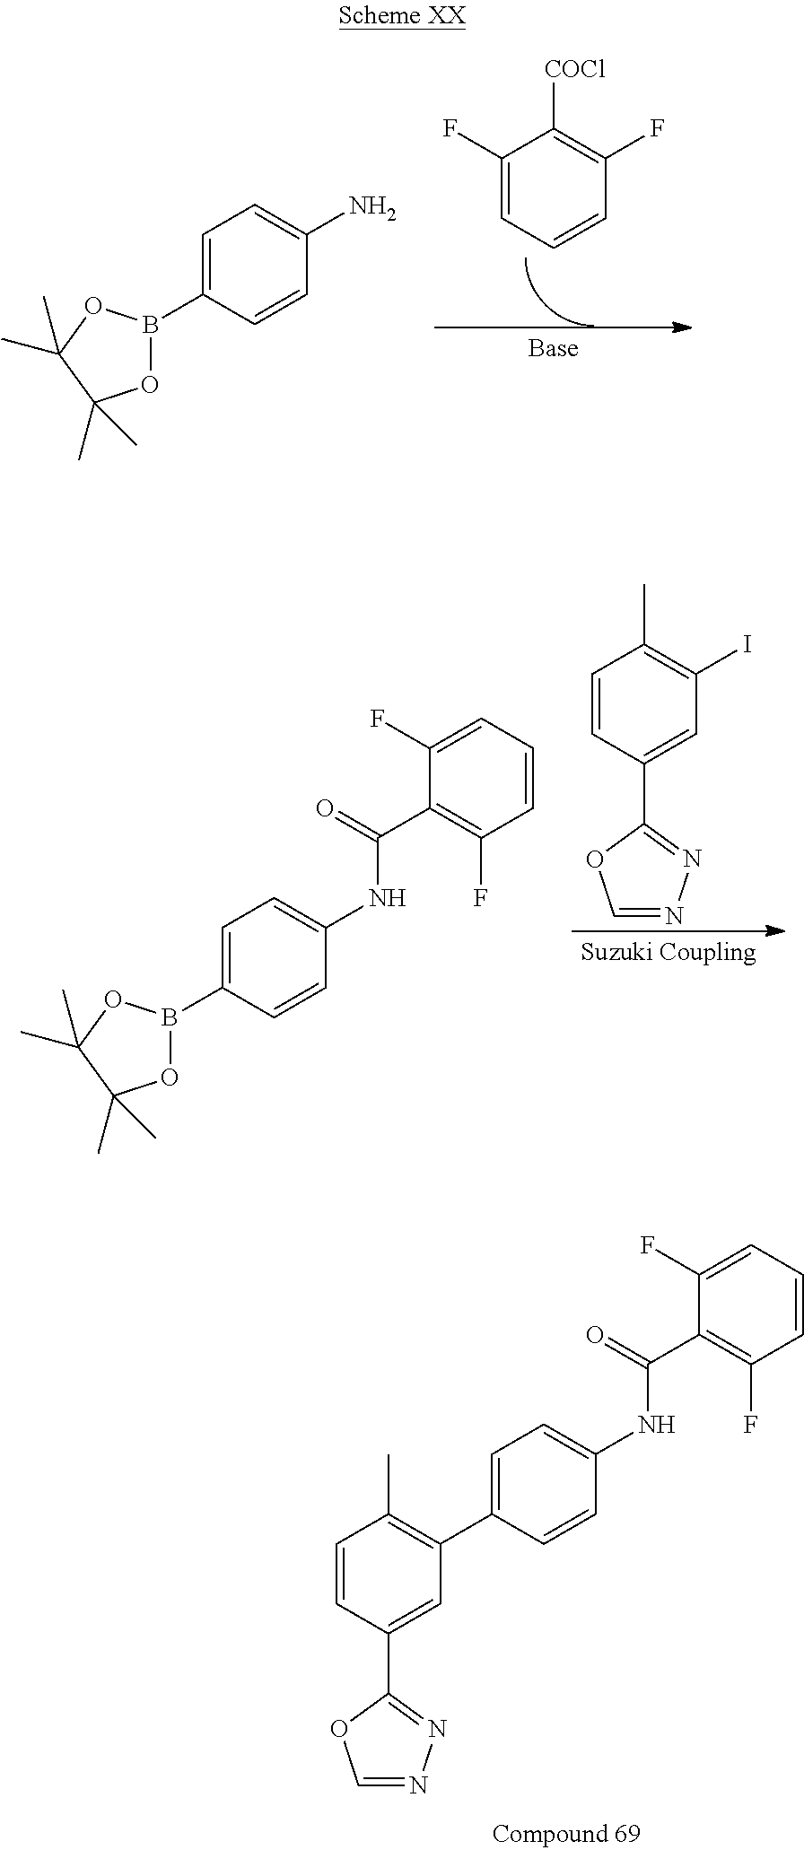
C1=CC(C2=NN=CO2)=CC(C2=CC=C(NC(=O)C3=C(F)C=CC=C3F)C=C2)=C1C.C1(F)=CC=CC(F)=C1[COCl].C1=C(B2OC(C)(C)C(C)(C)O2)C=CC(N)=C1.C1=CC(C2=NN=CO2)=CC(I)=C1C.C1=C(B2OC(C)(C)C(C)(C)O2)C=CC(NC(=O)C2=C(F)C=CC=C2F)=C1
